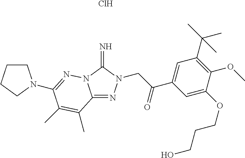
Cl.C12=NN(CC(C3=CC(C(C)(C)C)=C(OC)C(OCCCO)=C3)=O)C(=N)N1N=C(N1CCCC1)C(C)=C2C
